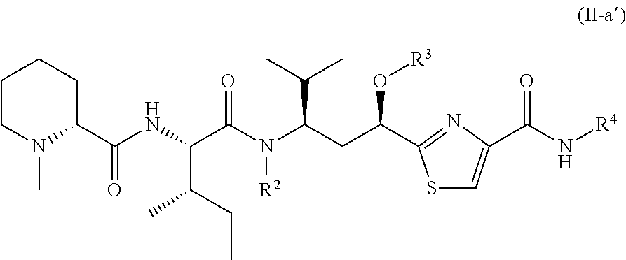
C1CN(C)C(C(NC(C(N(C(CC(O[R3])C2=NC(C(=O)N[R4])=CS2)C(C)C)[R2])=O)C(CC)C)=O)CC1
